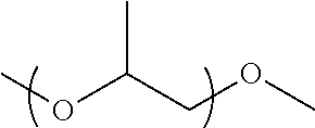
COC(COC)C
